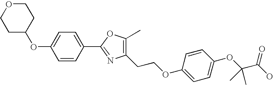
C1=C(C2=NC(CCOC3=CC=C(OC(C(O)=O)(C)C)C=C3)=C(C)O2)C=CC(OC2CCOCC2)=C1
